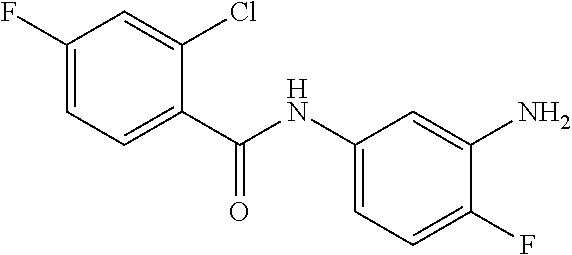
C1(F)=CC=C(C(NC2=CC=C(F)C(N)=C2)=O)C(Cl)=C1
